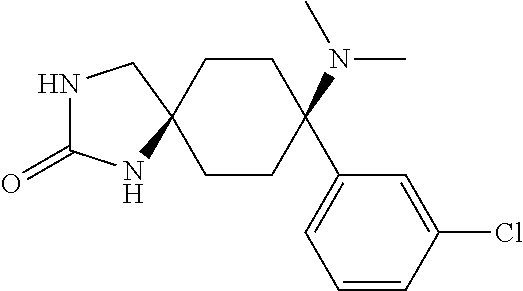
N1C(=O)NC2(C1)CCC(N(C)C)(C1=CC=CC(Cl)=C1)CC2
